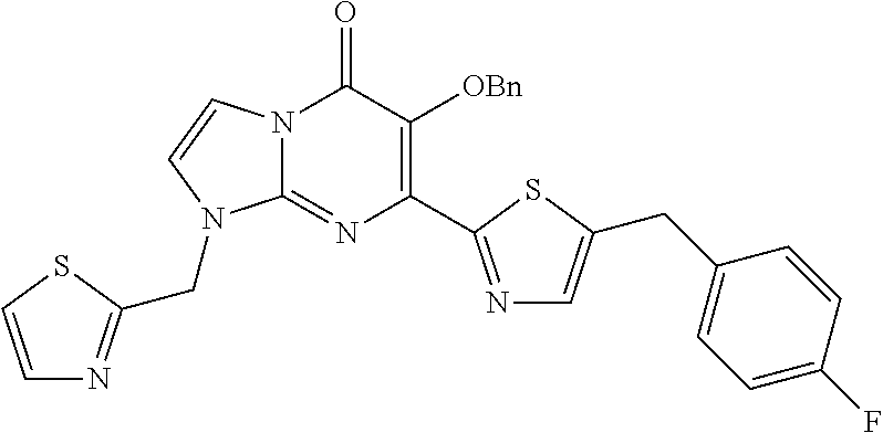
N12C(=NC(C3=NC=C(CC4=CC=C(F)C=C4)S3)=C([OBn])C1=O)N(CC1=NC=CS1)C=C2
